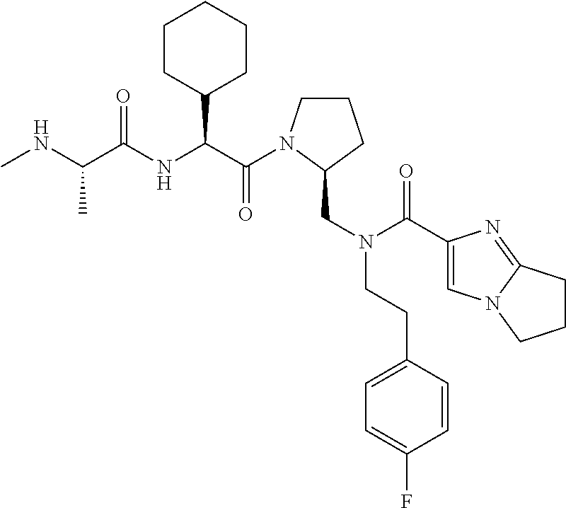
C(C(NC(C(NC)C)=O)C1CCCCC1)(=O)N1CCCC1CN(CCC1=CC=C(F)C=C1)C(=O)C1=CN2C(=N1)CCC2
